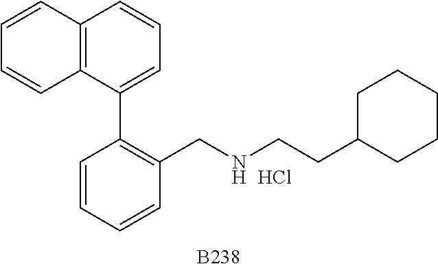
[B238].C1=CC=CC(CNCCC2CCCCC2)=C1C1=CC=CC2=C1C=CC=C2.Cl
